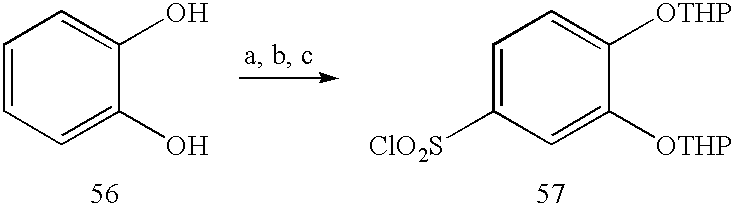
C1=CC=C(O)C(O)=C1.C1=C([ClO2S])C=C([OTHP])C([OTHP])=C1
